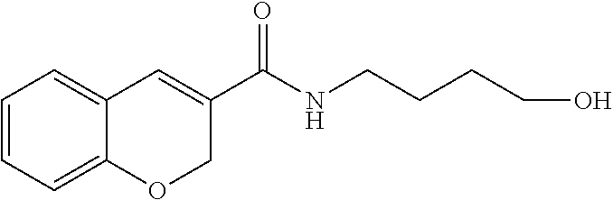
C1=CC=C2C(=C1)C=C(C(NCCCCO)=O)CO2
